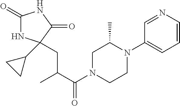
C1(=O)NC(C2CC2)(CC(C(N2CCN(C3=CC=CN=C3)C(C)C2)=O)C)C(=O)N1
